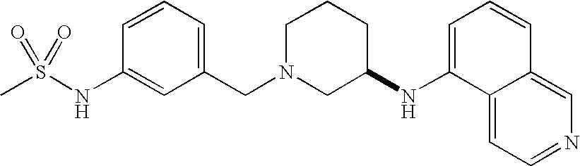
C1=CC=C(CN2CC(NC3=CC=CC4=CN=CC=C34)CCC2)C=C1NS(C)(=O)=O
